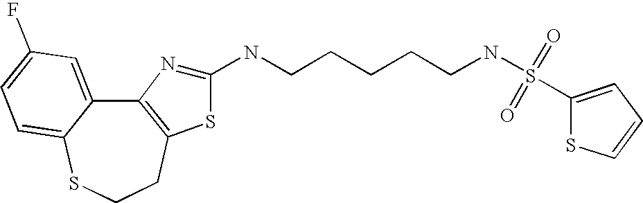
C12=C(CCSC3=CC=C(F)C=C13)SC(NCCCCCNS(=O)(C1=CC=CS1)=O)=N2
